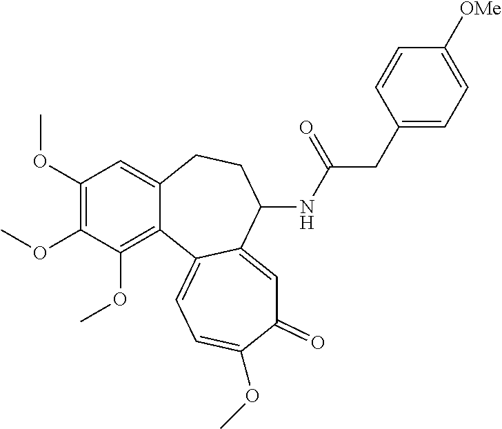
C1(OC)=C(OC)C(OC)=C2C(=C1)CCC(NC(CC1=CC=C([OMe])C=C1)=O)C1=CC(=O)C(OC)=CC=C21
